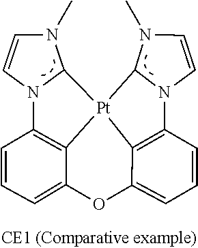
CN1C=CN2C1[Pt]13C4=C(N5C=CN(C)C51)C=CC=C4OC1=CC=CC2=C31
